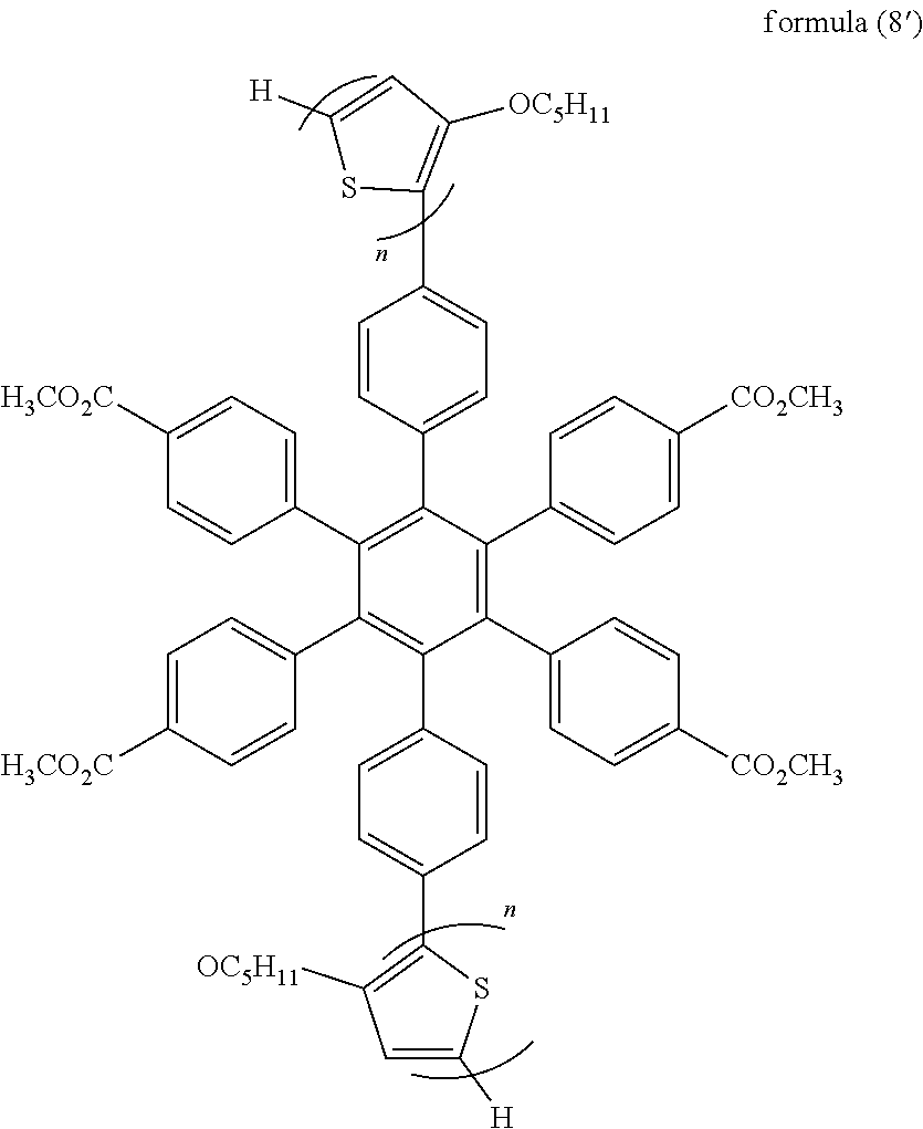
C1(C2=CC=C([H3CO2C])C=C2)=C(C2=CC=C(C3=C([OC5H11])C=C([H])S3)C=C2)C(C2=CC=C([CO2CH3])C=C2)=C(C2=CC=C([CO2CH3])C=C2)C(C2=CC=C(C3=C([OC5H11])C=C([H])S3)C=C2)=C1C1=CC=C([H3CO2C])C=C1
